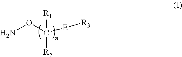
NOC([R2])([R1])[E][R3]
